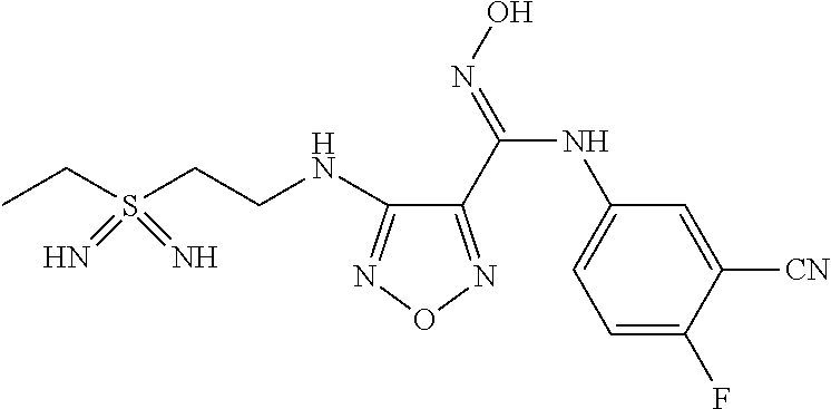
C(CNC1=NON=C1C(=NO)NC1=CC=C(F)C([CN])=C1)S(CC)(=N)=N
